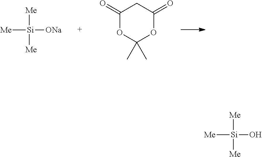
[Me][Si]([Me])([Me])[ONa].C1(=O)OC(C)(C)OC(=O)C1.[Me][Si]([Me])([Me])O
